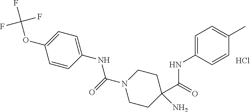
Cl.C1=CC(NC(=O)N2CCC(C(NC3=CC=C(C)C=C3)=O)(N)CC2)=CC=C1OC(F)(F)F
